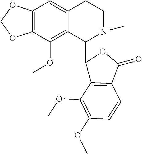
C12=C(C(OC)=C3C(=C1)CCN(C)C3C1C3=C(C(=O)O1)C=CC(OC)=C3OC)OCO2
